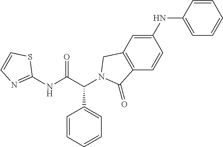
C1(NC(C(C2=CC=CC=C2)N2CC3=C(C=CC(NC4=CC=CC=C4)=C3)C2=O)=O)=NC=CS1
